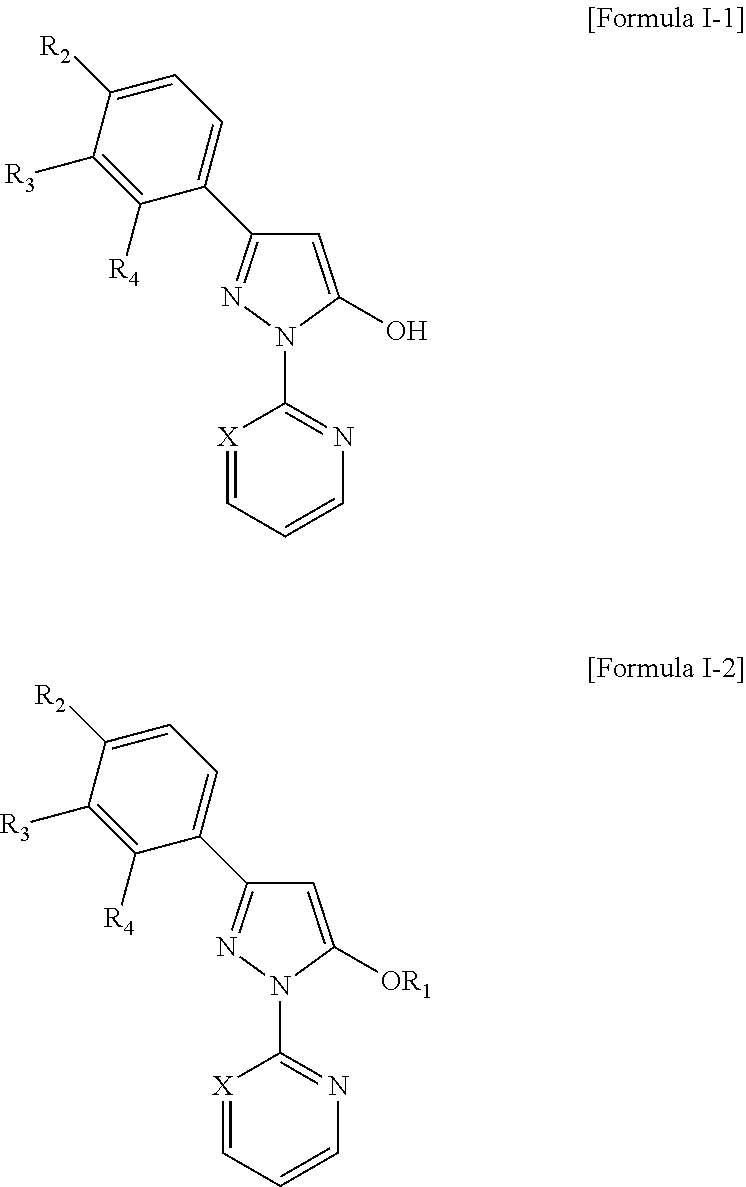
C1=C(O)N(C2=NC=CC=[X]2)N=C1C1=CC=C([R2])C([R3])=C1[R4].C1=C([OR1])N(C2=NC=CC=[X]2)N=C1C1=CC=C([R2])C([R3])=C1[R4]
